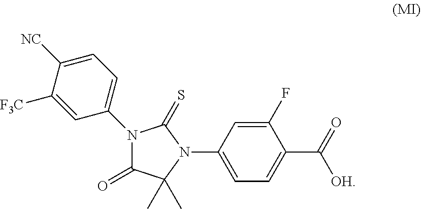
C1(=O)C(C)(C)N(C2=CC=C(C([OH])=O)C(F)=C2)C(=S)N1C1=CC=C([NC])C([F3C])=C1
